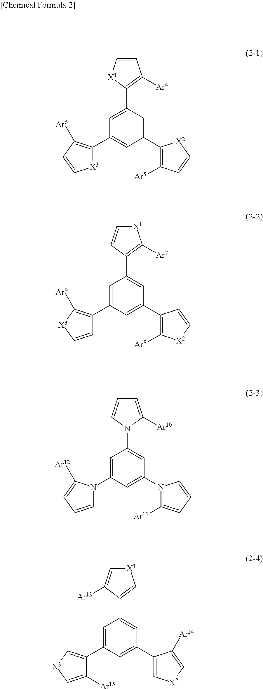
C1=C[X1]C(C2=CC(C3=C([Ar6])C=C[X3]3)=CC(C3=C([Ar5])C=C[X2]3)=C2)=C1[Ar4].[X1]1C=CC(C2=CC(C3=C([Ar8])[X2]C=C3)=CC(C3=C([Ar9])[X3]C=C3)=C2)=C1[Ar7].C1=C([Ar10])N(C2=CC(N3C([Ar11])=CC=C3)=CC(N3C=CC=C3[Ar12])=C2)C=C1.[X1]1C=C([Ar13])C(C2=CC(C3=C[X2]C=C3[Ar14])=CC(C3=C[X3]C=C3[Ar15])=C2)=C1
